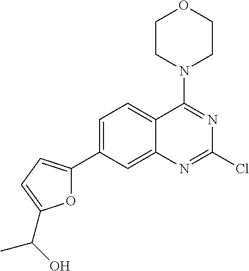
C1=C(C2=CC=C(C(O)C)O2)C=C2C(=C1)C(N1CCOCC1)=NC(Cl)=N2
